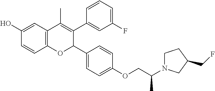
C12=C(C=C(O)C=C1)C(C)=C(C1=CC(F)=CC=C1)C(C1=CC=C(OCC(N3CCC(CF)C3)C)C=C1)O2
